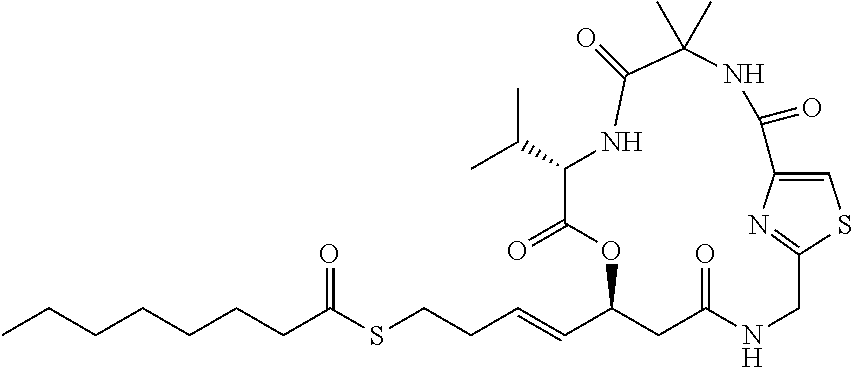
C(C1CC(=O)NCC2=NC(=CS2)C(=O)NC(C)(C)C(=O)NC(C(C)C)C(=O)O1)=CCCSC(CCCCCCC)=O
